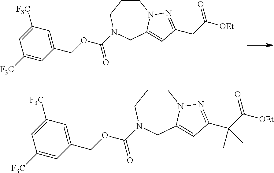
C1([F3C])=CC(COC(N2CCCN3C(=CC(CC([OEt])=O)=N3)C2)=O)=CC([F3C])=C1.C1([F3C])=CC(COC(N2CCCN3C(=CC(C(C([OEt])=O)(C)C)=N3)C2)=O)=CC([F3C])=C1
